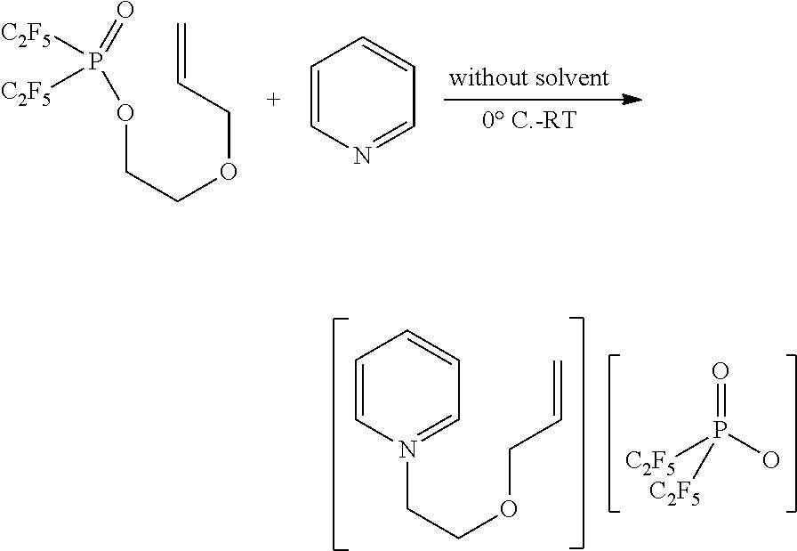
C1=CN=CC=C1.C(COCC=C)OP(=O)([C2F5])[C2F5].O=P(O)([C2F5])[C2F5].C1=CN(CCOCC=C)=CC=C1
